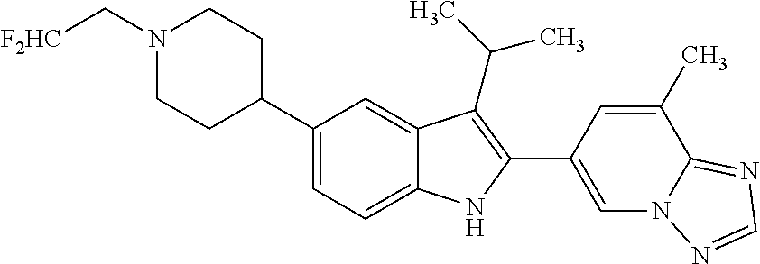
N1(C[F2HC])CCC(C2=CC=C3C(=C2)C(C(C)C)=C(C2=CN4C(=NC=N4)C(C)=C2)N3)CC1
